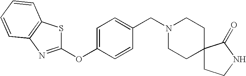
C1=C(OC2=NC3=C(S2)C=CC=C3)C=CC(CN2CCC3(CC2)CCNC3=O)=C1
